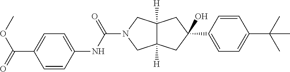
C12([H])C([H])(CC(O)(C3=CC=C(C(C)(C)C)C=C3)C1)CN(C(NC1=CC=C(C(OC)=O)C=C1)=O)C2
